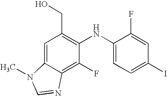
C(C1=C(NC2=CC=C(I)C=C2F)C(F)=C2C(=C1)N(C)C=N2)O
